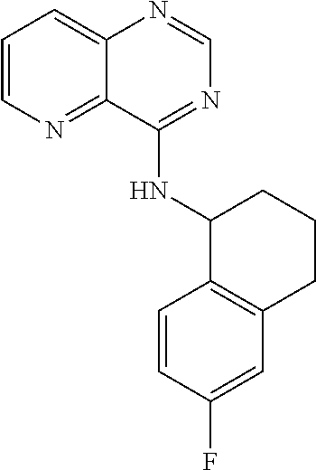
C12=CC=CN=C1C(NC1C3=C(CCC1)C=C(F)C=C3)=NC=N2
